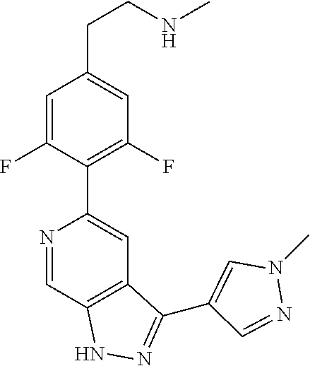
N1=CC2=C(C=C1C1=C(F)C=C(CCNC)C=C1F)C(C1=CN(C)N=C1)=NN2
